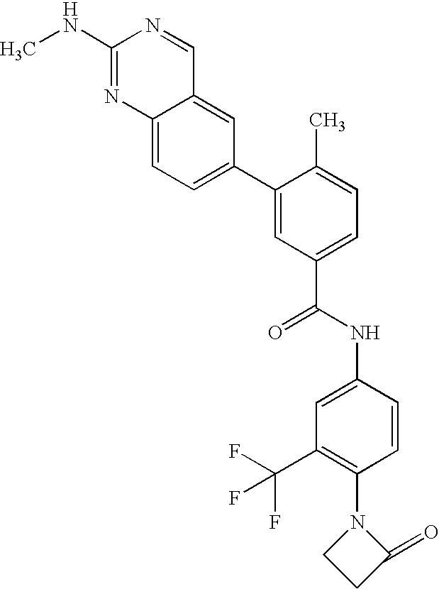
C12=CC=C(C3=CC(C(NC4=CC(C(F)(F)F)=C(N5CCC5=O)C=C4)=O)=CC=C3C)C=C1C=NC(NC)=N2
